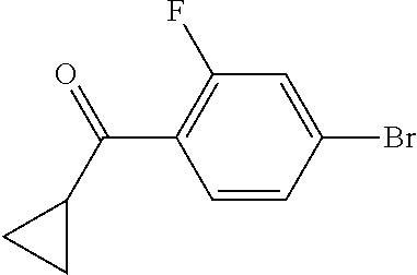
C1=CC(Br)=CC(F)=C1C(C1CC1)=O
